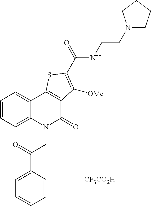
C1=C(C(=O)CN2C(=O)C3=C(C4=CC=CC=C24)SC(C(=O)NCCN2CCCC2)=C3[OMe])C=CC=C1.[CF3CO2H]
